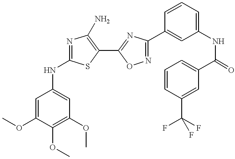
COC1=CC(NC2=NC(N)=C(C3=NC(C4=CC(NC(C5=CC=CC(C(F)(F)F)=C5)=O)=CC=C4)=NO3)S2)=CC(OC)=C1OC
